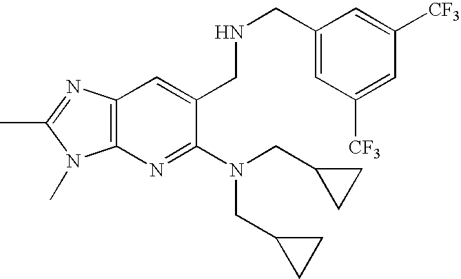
C12=C(N=C(N(CC3CC3)CC3CC3)C(CNCC3=CC([CF3])=CC([CF3])=C3)=C1)N(C)C(C)=N2
